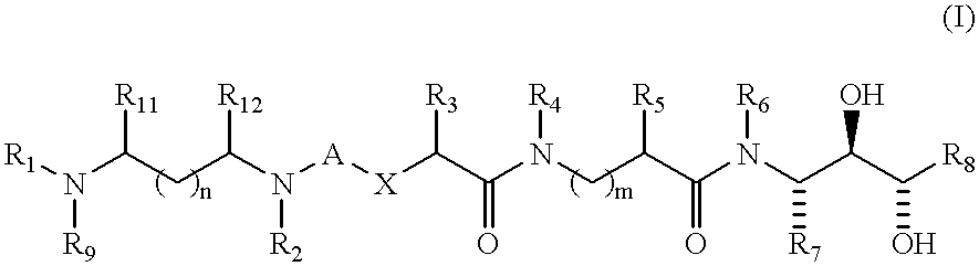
[R1]N(C(CC(N([A][X]C(C(N(CC(C(N(C(C(C(O)[R8])O)[R7])[R6])=O)[R5])[R4])=O)[R3])[R2])[R12])[R11])[R9]
